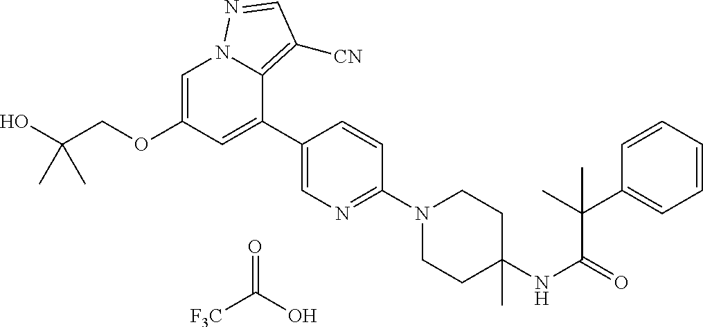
C1=C(OCC(O)(C)C)C=C(C2=CN=C(N3CCC(NC(=O)C(C)(C4=CC=CC=C4)C)(C)CC3)C=C2)C2=C([CN])C=NN12.O=C(O)[F3C]
